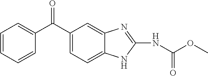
C1=CC=CC(C(C2=CC=C3C(=C2)N=C(NC(OC)=O)N3)=O)=C1
